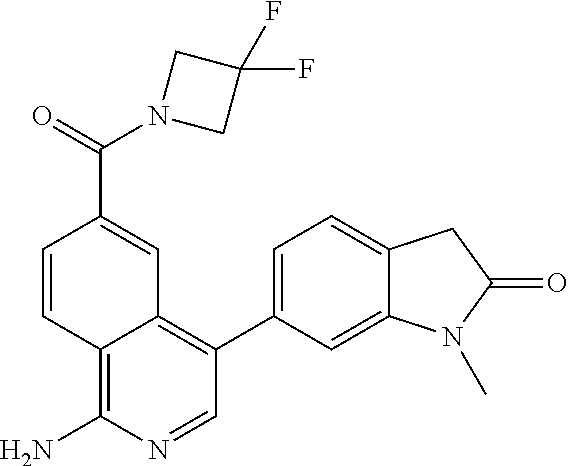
C12=C(N)N=CC(C3=CC=C4C(=C3)N(C)C(=O)C4)=C1C=C(C(N1CC(F)(F)C1)=O)C=C2
